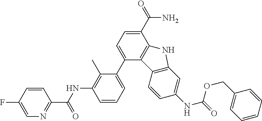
C1=CC=C(C2=CC=C(C(=O)N)C3=C2C2=C(C=C(NC(OCC4=CC=CC=C4)=O)C=C2)N3)C(C)=C1NC(C1=NC=C(F)C=C1)=O
